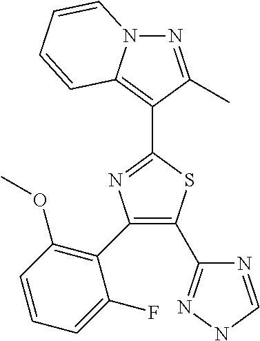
N1=C(C)C(C2=NC(C3=C(OC)C=CC=C3F)=C(C3=NNC=N3)S2)=C2N1C=CC=C2
